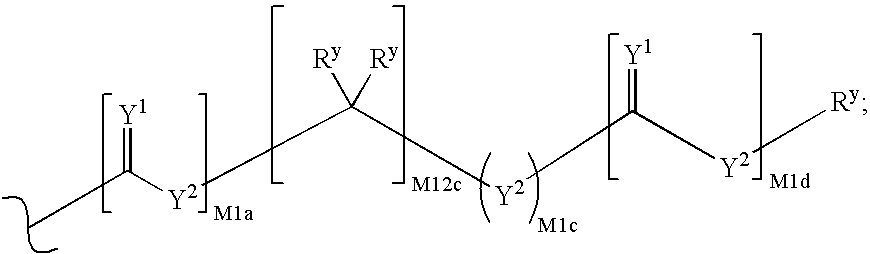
C([Y2]C([Ry])([Ry])[Y2]C([Y2][Ry])=[Y1])(=[Y1])C
